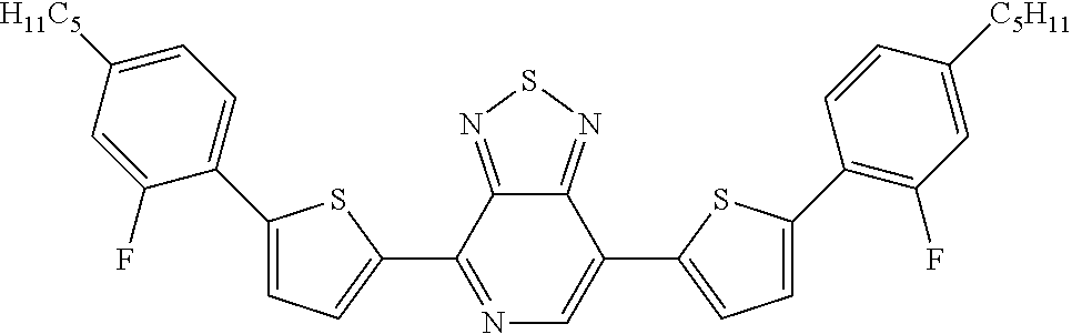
C1=C(C2=C(F)C=C([C5H11])C=C2)SC(C2=CN=C(C3=CC=C(C4=CC=C([H11C5])C=C4F)S3)C3=NSN=C32)=C1
